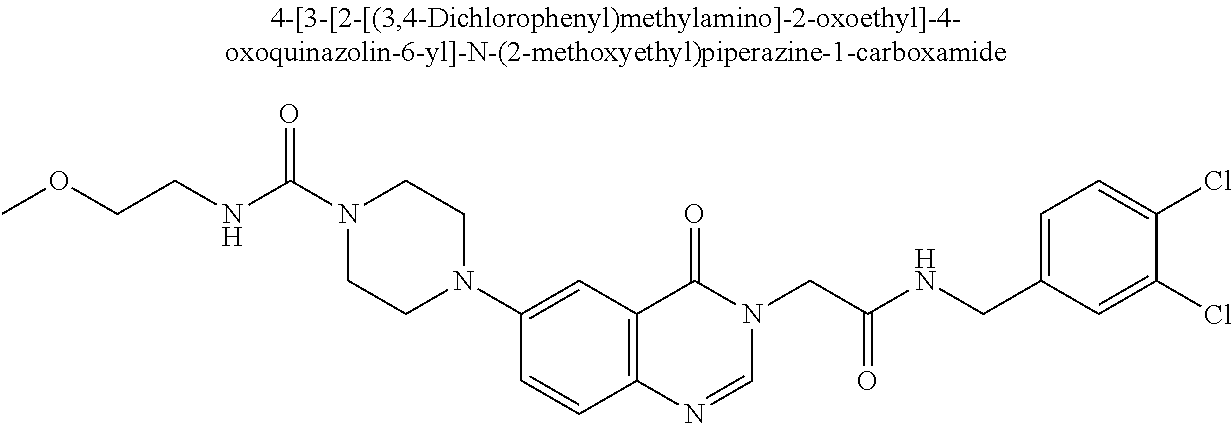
O=C(N1CCN(C2=CC3=C(C=C2)N=CN(CC(NCC2=CC=C(Cl)C(Cl)=C2)=O)C3=O)CC1)NCCOC
